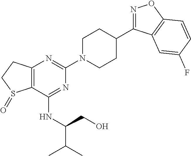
C12=C(N=C(N3CCC(C4=NOC5=C4C=C(F)C=C5)CC3)N=C1NC(CO)C(C)C)CCS2=O
